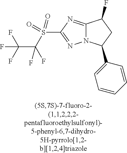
C12=NC(S(C(F)(C(F)(F)F)F)(=O)=O)=NN1C(C1=CC=CC=C1)CC2F
